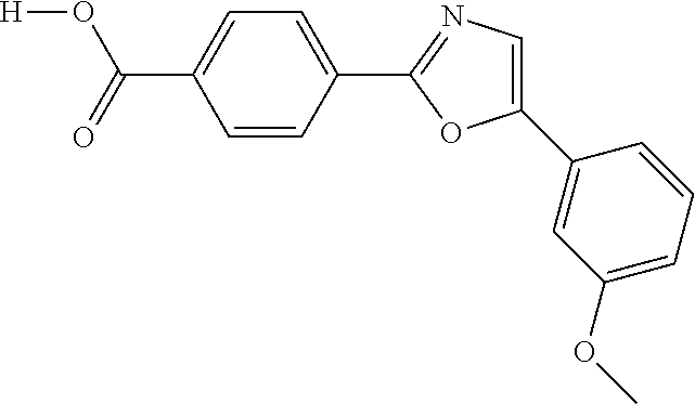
[H]OC(=O)C1=CC=C(C2=NC=C(C3=CC(OC)=CC=C3)O2)C=C1
